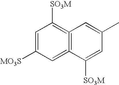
C1=C([MO3S])C=C2=C(=C1[SO3M])C=C(C)C=C2[SO3M]
